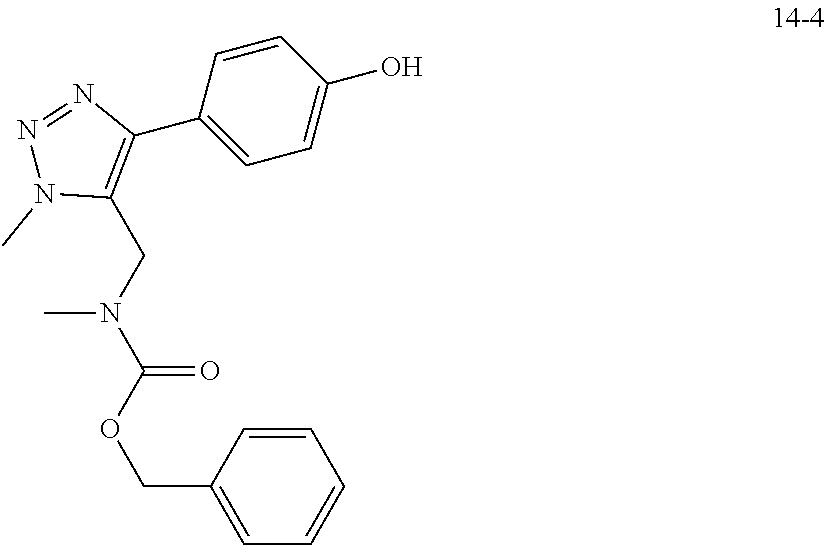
C1(C2=CC=C(O)C=C2)=C(CN(C(OCC2=CC=CC=C2)=O)C)N(C)N=N1
